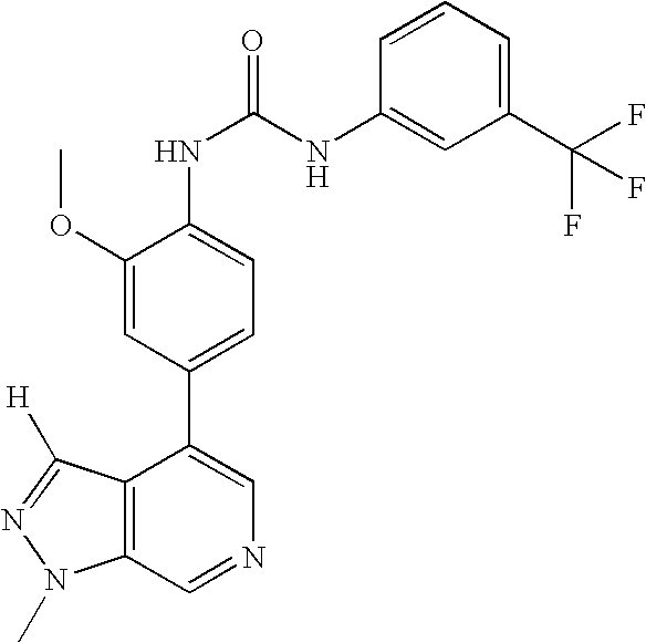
C12=C(C=NC=C1C1=CC=C(NC(NC3=CC(C(F)(F)F)=CC=C3)=O)C(OC)=C1)N(C)N=C2[H]
